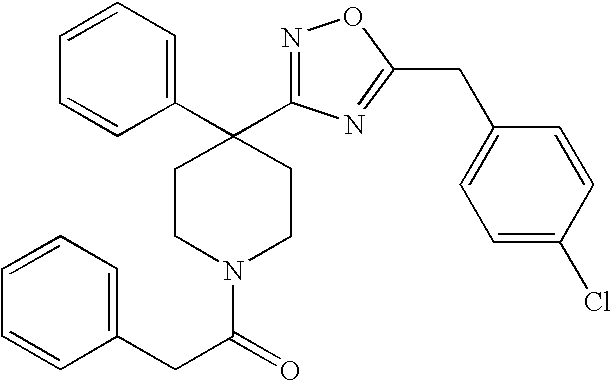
C1(CC(N2CCC(C3=CC=CC=C3)(C3=NOC(CC4=CC=C(Cl)C=C4)=N3)CC2)=O)=CC=CC=C1
